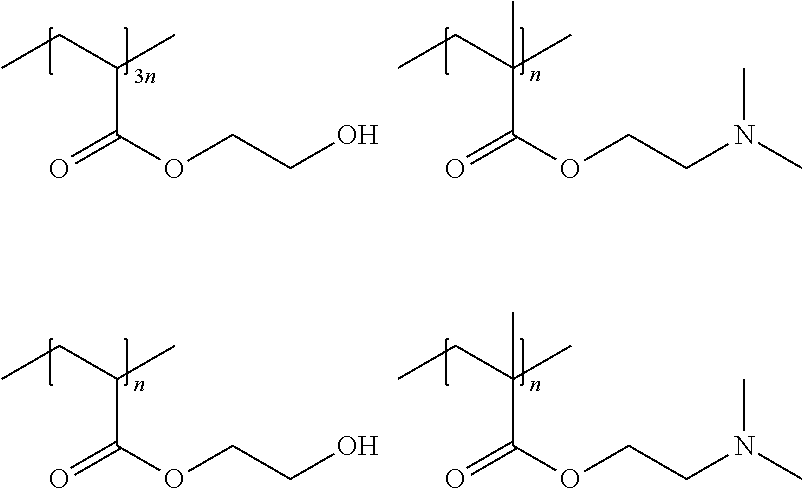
CCC(C)C(=O)OCCO.CCC(C)(C(=O)OCCN(C)C)C.CCC(C)C(=O)OCCO.CCC(C)(C(=O)OCCN(C)C)C
